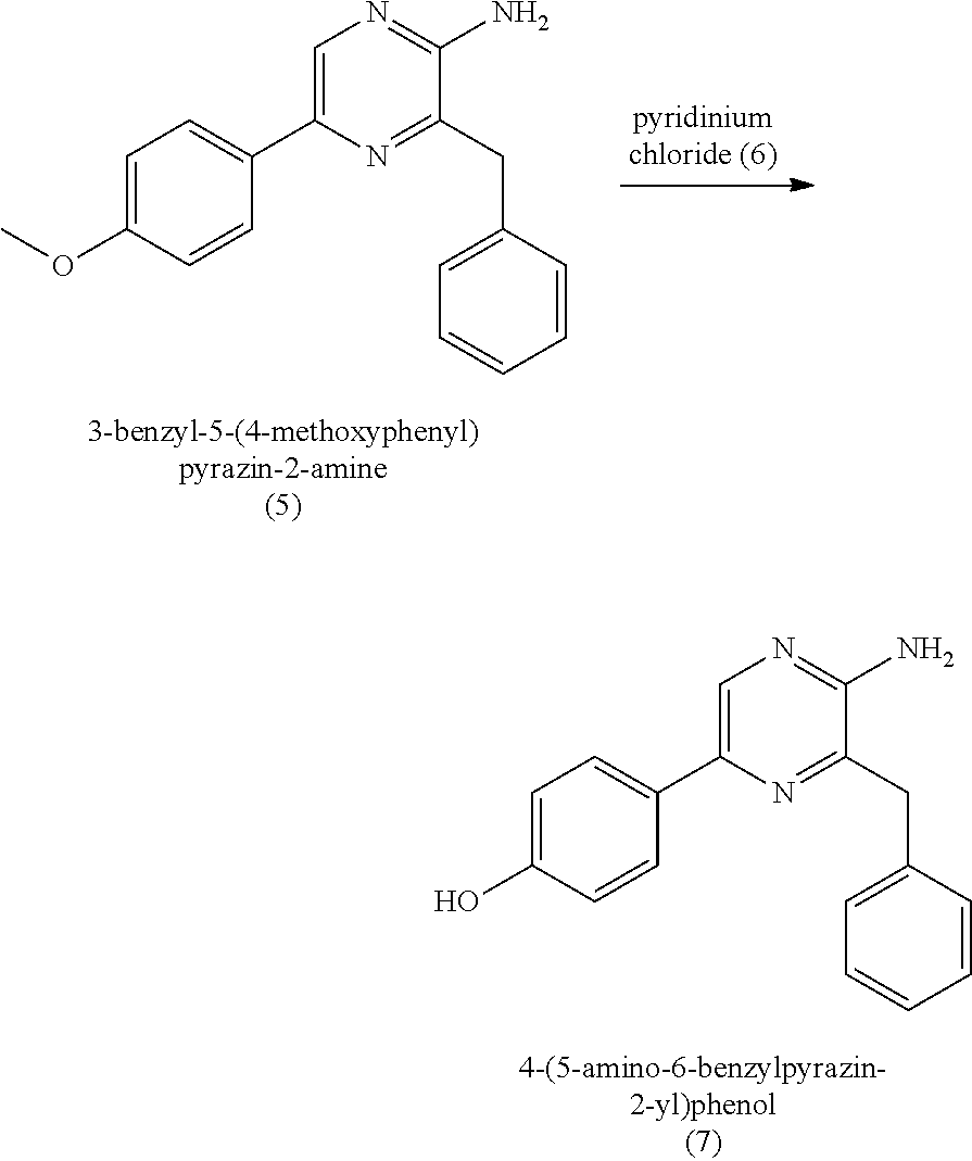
C1=C(C2=CC=C(O)C=C2)N=C(CC2=CC=CC=C2)C(N)=N1.C1=C(C2=CC=C(OC)C=C2)N=C(CC2=CC=CC=C2)C(N)=N1
